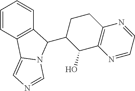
C1=CC2=C(C=C1)C(C1C(O)C3=C(CC1)N=CC=N3)N1C2=CN=C1
